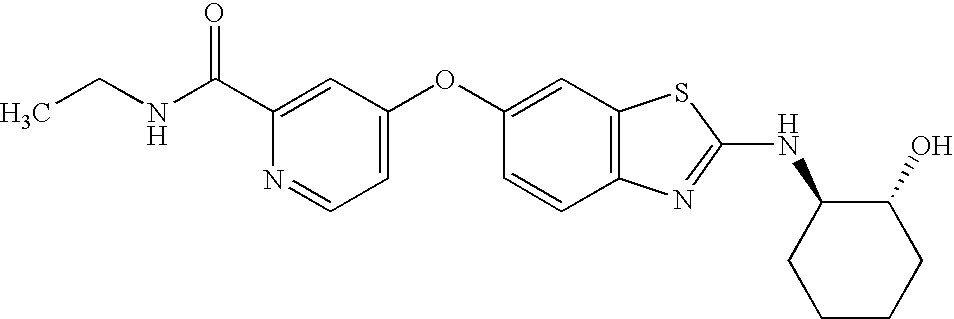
C1(C(NCC)=O)=CC(OC2=CC3=C(C=C2)N=C(NC2CCCCC2O)S3)=CC=N1
